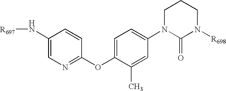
N(C1=CN=C(OC2=CC=C(N3C(=O)N([R698])CCC3)C=C2C)C=C1)[R697]
